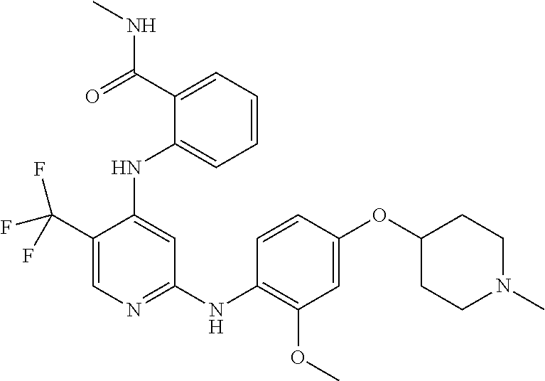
C1(C(F)(F)F)=CN=C(NC2=C(OC)C=C(OC3CCN(C)CC3)C=C2)C=C1NC1=CC=CC=C1C(NC)=O
